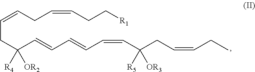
C(CC(C=CC=CC=CC(CC=CCC)([R5])[OR3])([R4])[OR2])=CCC=CCC[R1]
